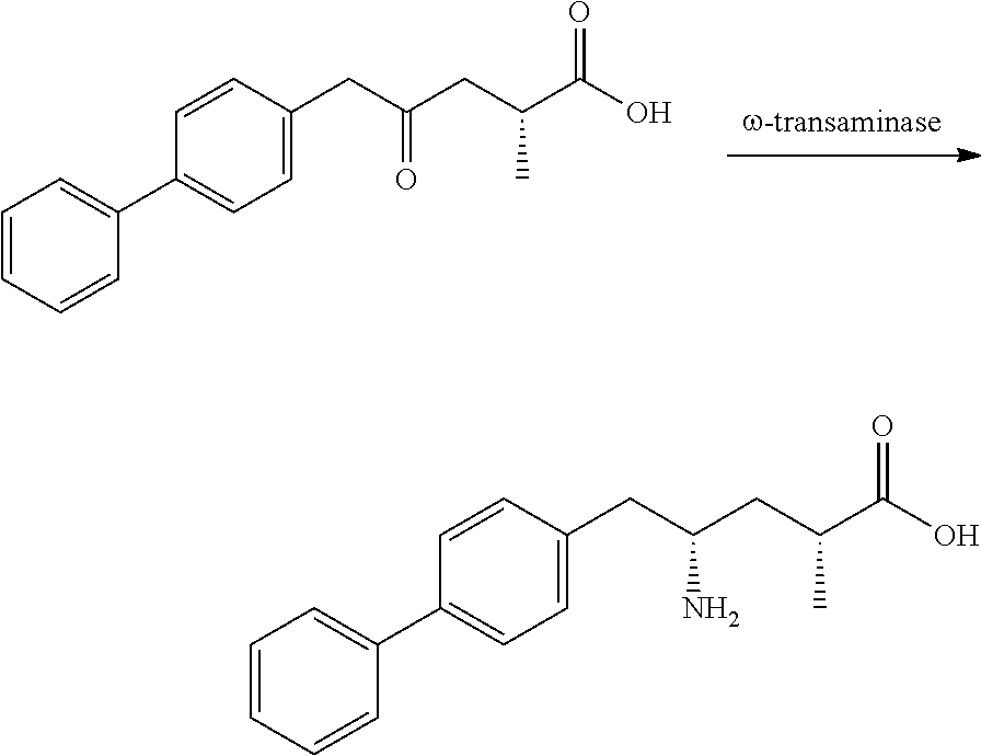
C1=CC=CC(C2=CC=C(CC(CC(C(O)=O)C)=O)C=C2)=C1.C1=CC=CC(C2=CC=C(CC(CC(C(O)=O)C)N)C=C2)=C1
